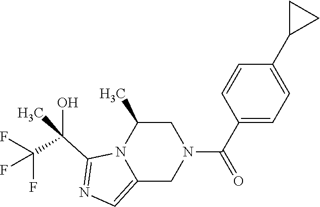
C1C(C)N2C(=CN=C2C(C(F)(F)F)(O)C)CN1C(C1=CC=C(C2CC2)C=C1)=O
